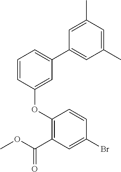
C1=CC(OC2=C(C(OC)=O)C=C(Br)C=C2)=CC(C2=CC(C)=CC(C)=C2)=C1
